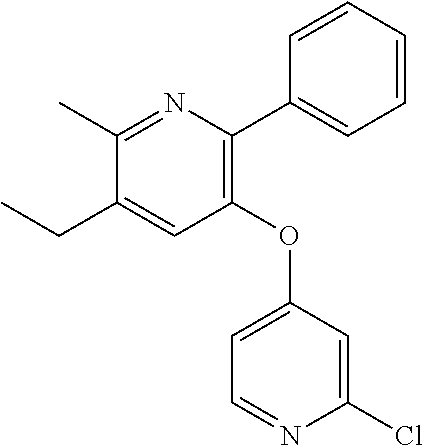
C1(C)=NC(C2=CC=CC=C2)=C(OC2=CC=NC(Cl)=C2)C=C1CC
